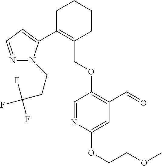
C1C(C2=CC=NN2CCC(F)(F)F)=C(COC2=C(C=O)C=C(OCCOC)N=C2)CCC1
